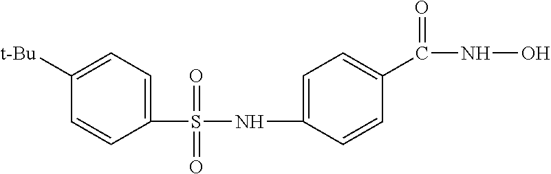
C1(S(NC2=CC=C(C(NO)=O)C=C2)(=O)=O)=CC=C([t-Bu])C=C1
